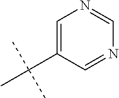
C1=C(C(C)(C)C)C=NC=N1
